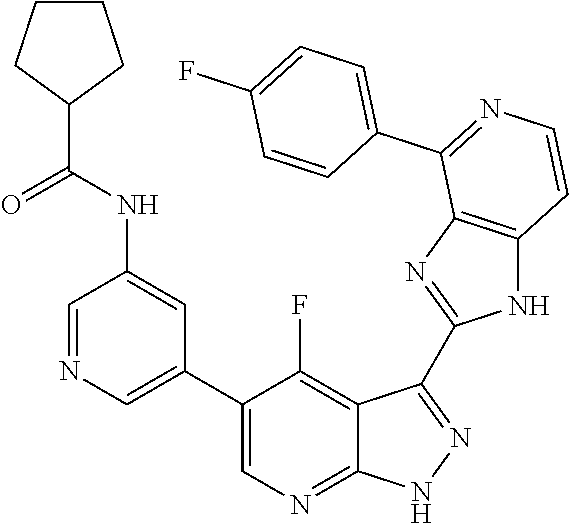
C1=NC=C(C2=CN=C3C(=C2F)C(C2=NC4=C(N2)C=CN=C4C2=CC=C(F)C=C2)=NN3)C=C1NC(C1CCCC1)=O
